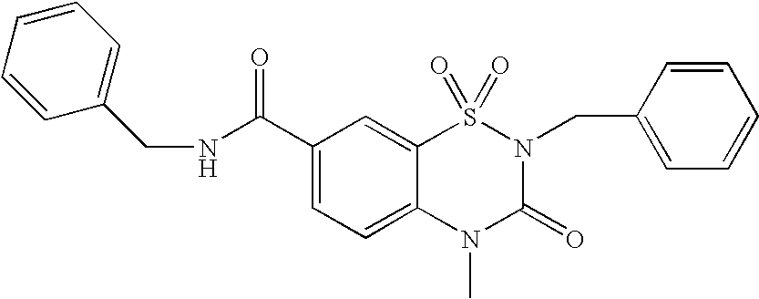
C1(C(NCC2=CC=CC=C2)=O)=CC=C2C(=C1)S(=O)(=O)N(CC1=CC=CC=C1)C(=O)N2C
